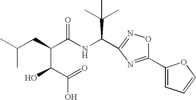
CC(CC(C(NC(C(C)(C)C)C1=NOC(C2=CC=CO2)=N1)=O)C(O)C(=O)O)C
